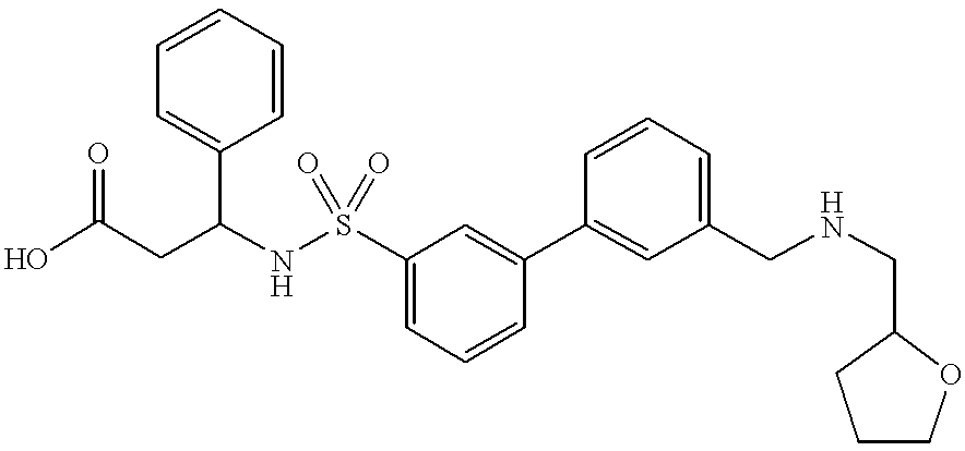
C(C(NS(C1=CC=CC(C2=CC(CNCC3CCCO3)=CC=C2)=C1)(=O)=O)C1=CC=CC=C1)C(O)=O
